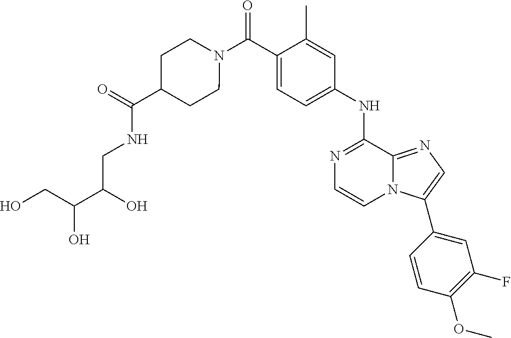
N1=C(NC2=CC=C(C(N3CCC(C(=O)NCC(C(CO)O)O)CC3)=O)C(C)=C2)C2=NC=C(C3=CC(F)=C(OC)C=C3)N2C=C1
